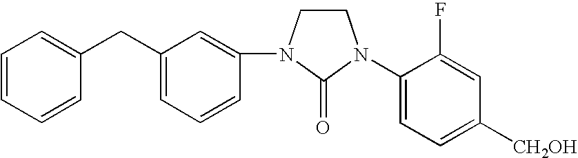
C1(N2CCN(C3=CC(CC4=CC=CC=C4)=CC=C3)C2=O)=CC=C([CH2OH])C=C1F
